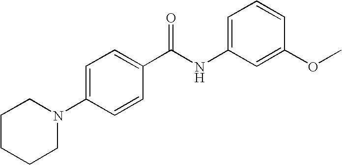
C1=C(NC(C2=CC=C(N3CCCCC3)C=C2)=O)C=C(OC)C=C1
